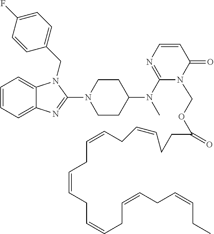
C1=CC=C2C(=C1)N(CC1=CC=C(F)C=C1)C(N1CCC(N(C3=NC=CC(=O)N3COC(CCC=CCC=CCC=CCC=CCC=CCC=CCC)=O)C)CC1)=N2
